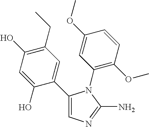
C1(C2=CC(CC)=C(O)C=C2O)=CN=C(N)N1C1=C(OC)C=CC(OC)=C1
